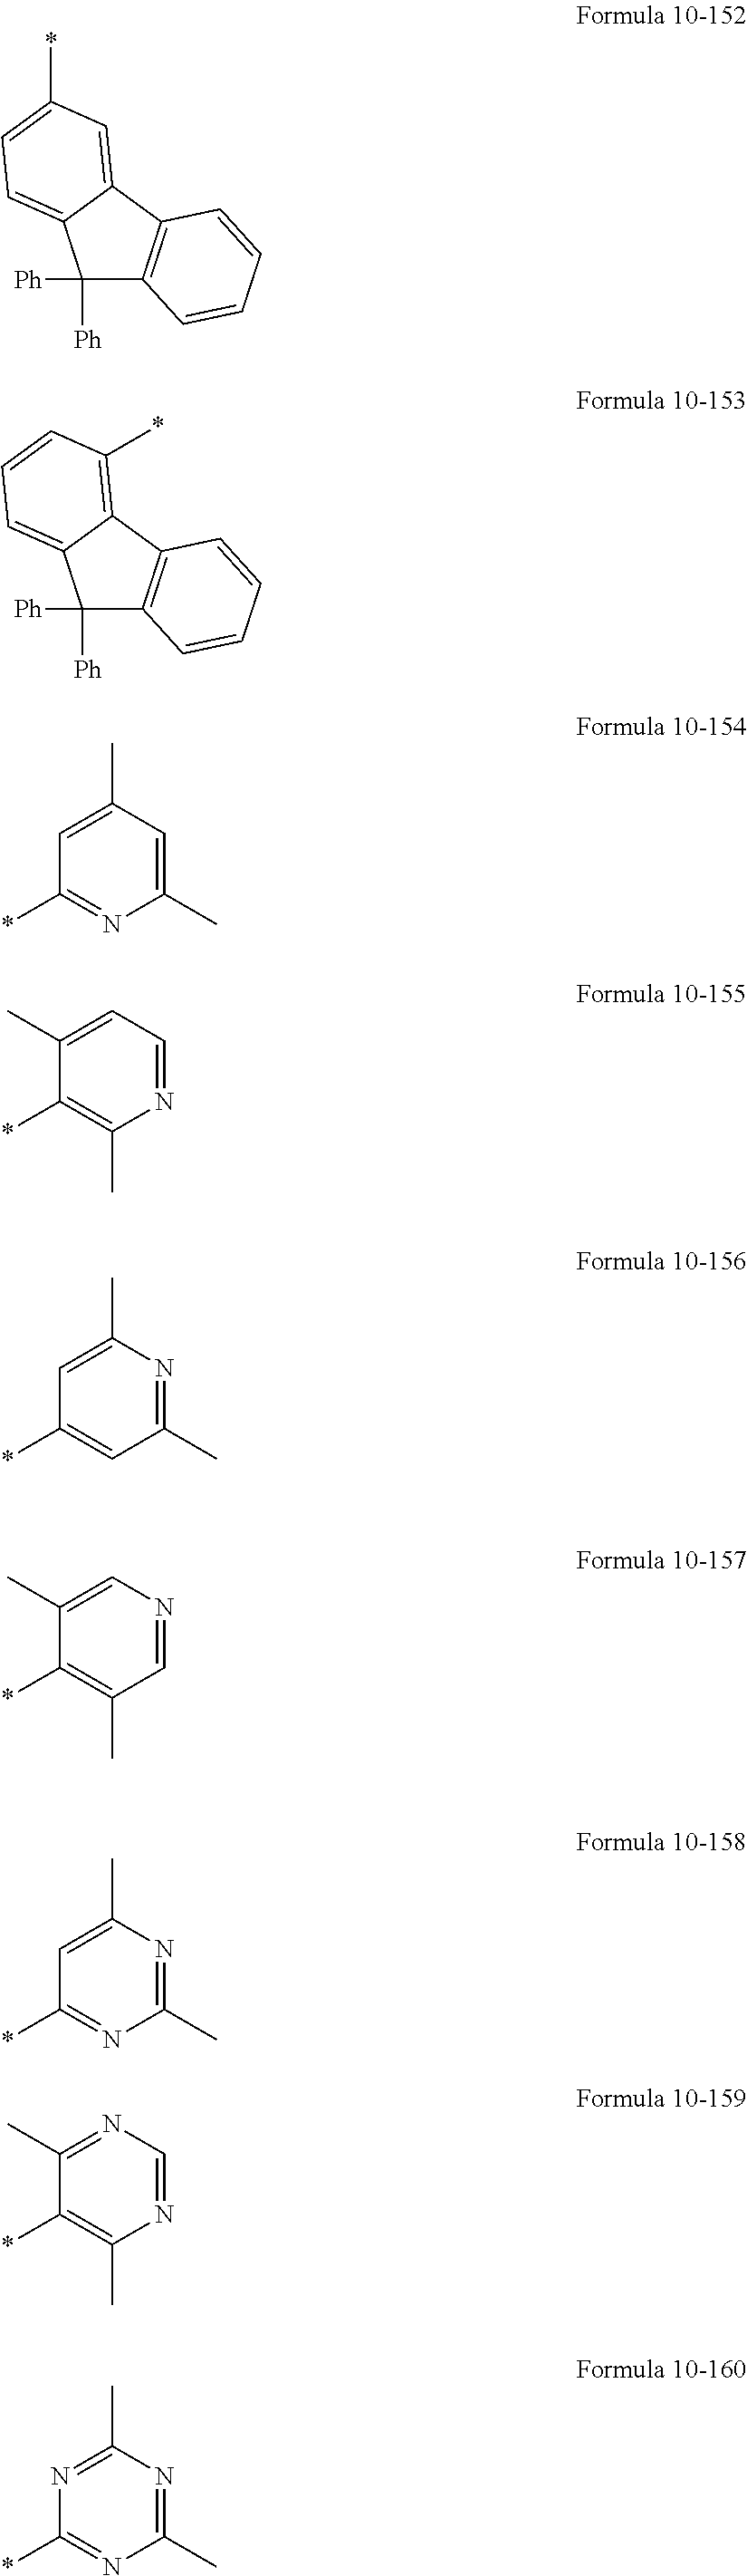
C1=C(C)C=C(C)N=C1*.C1([Ph])([Ph])C2=C(C3=CC(*)=CC=C13)C=CC=C2.C1([Ph])([Ph])C2=C(C3=C(*)C=CC=C13)C=CC=C2.C1(C)=CC=NC(C)=C1*.C1=C(C)N=C(C)C=C1*.C1(C)=CN=CC(C)=C1*.C1=C(C)N=C(C)N=C1*.C1(C)=NC=NC(C)=C1*.N1=C(C)N=C(C)N=C1*
